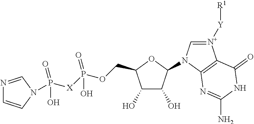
C1(O)C(O)C(N2C=[N+]([Y][R1])C3=C2N=C(N)NC3=O)OC1COP([X]P(=O)(O)N1C=CN=C1)(=O)O
